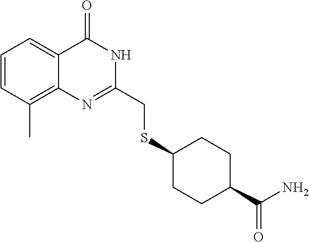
C1(C(=O)N)CCC(SCC2=NC3=C(C)C=CC=C3C(=O)N2)CC1
